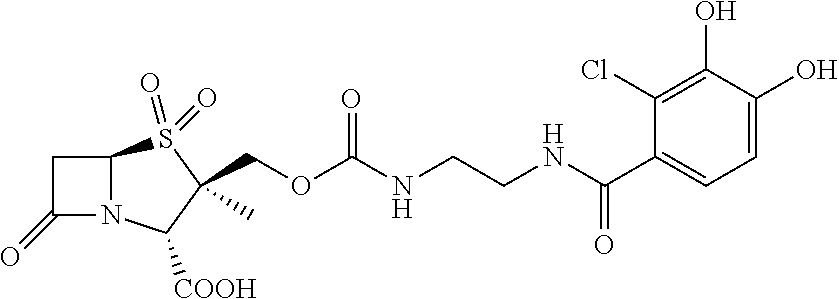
C1C(=O)N2C1S(=O)(=O)C(C)(COC(NCCNC(C1=CC=C(O)C(O)=C1Cl)=O)=O)C2[COOH]
